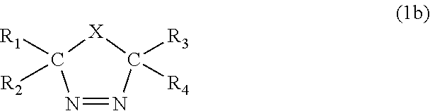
N1=NC([R3])([R4])[X]C1([R1])[R2]
